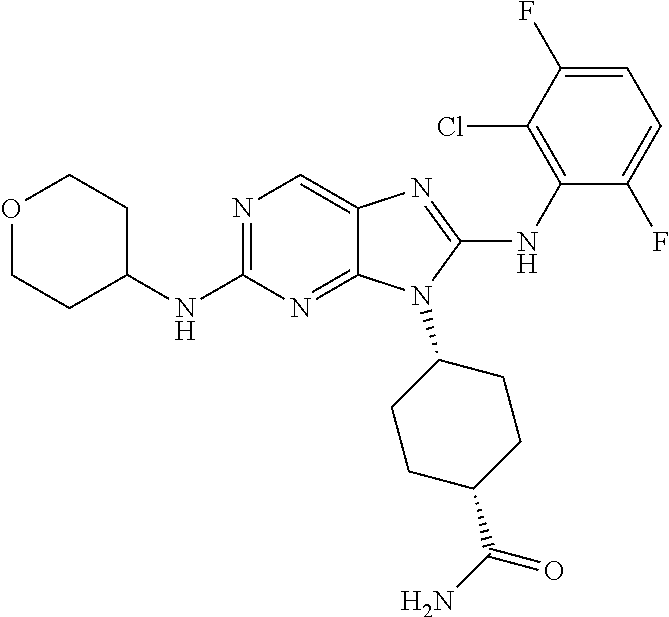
N1=C(NC2CCOCC2)N=C2C(=C1)N=C(NC1=C(Cl)C(F)=CC=C1F)N2C1CCC(C(N)=O)CC1
